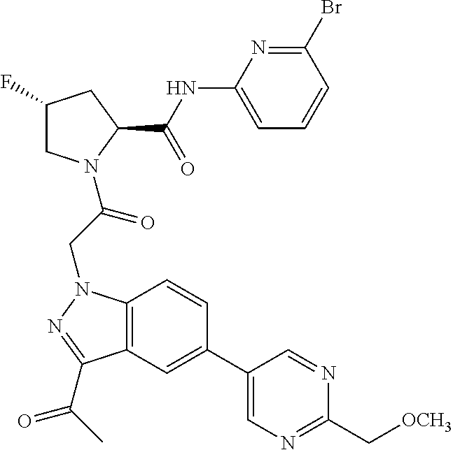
C1(NC(C2CC(F)CN2C(CN2C3=C(C(C(C)=O)=N2)C=C(C2=CN=C(C[OCH3])N=C2)C=C3)=O)=O)=CC=CC(Br)=N1
